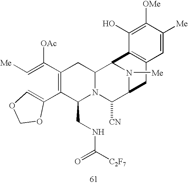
C(=C(C1=C(C2=COCO2)C(CNC([C2F7])=O)N2C(C1)C1N([Me])C(C2[CN])CC2=C1C(O)=C([OMe])C([Me])=C2)[OAc])[Me]
